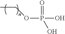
C(OP(O)(=O)O)C
